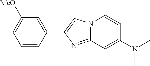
C1=CC(C2=CN3C(=N2)C=C(N(C)C)C=C3)=CC([MeO])=C1
